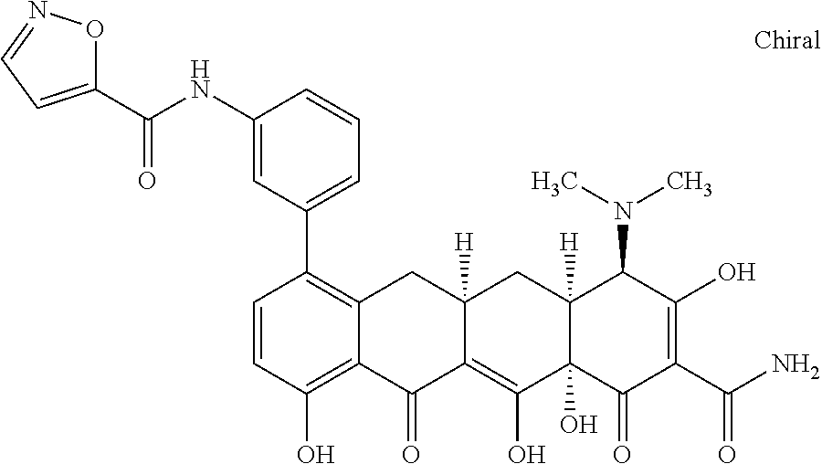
C12([H])C(O)(C(=O)C(C(N)=O)=C(O)C1N(C)C)C(O)=C1C([H])(C2)CC2=C(C3=CC=CC(NC(C4=CC=NO4)=O)=C3)C=CC(O)=C2C1=O
